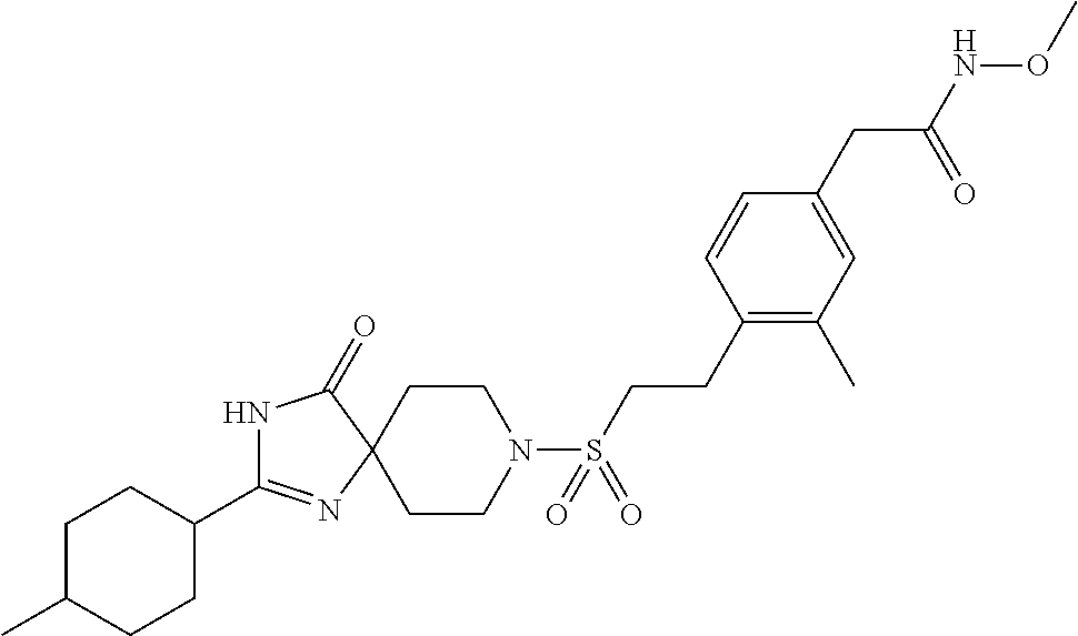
C1CN(S(=O)(=O)CCC2=C(C)C=C(CC(=O)NOC)C=C2)CCC12N=C(C1CCC(C)CC1)NC2=O
